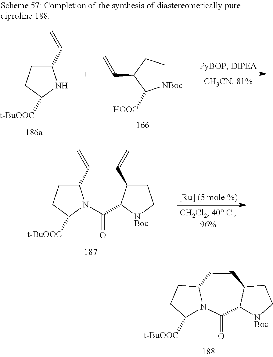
C1(C=C)CCC([t-BuOOC])N1.[NBoc]1CCC(C=C)C1[HOOC].C1(C=C)CCC([t-BuOOC])N1C(=O)C1C(C=C)CC[NBoc]1.C1=CC2N(C(=O)C3C1CC[NBoc]3)C([t-BuOOC])CC2
